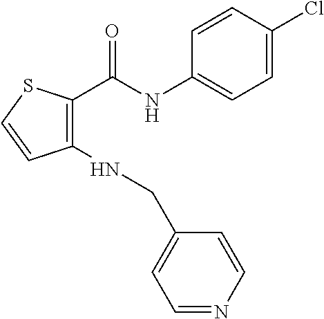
C1(NCC2=CC=NC=C2)=C(C(NC2=CC=C(Cl)C=C2)=O)SC=C1
